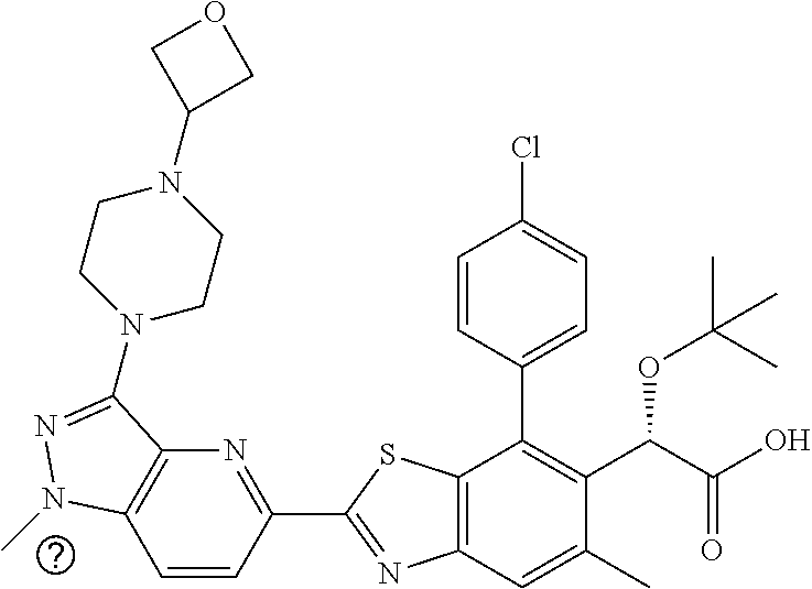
C1=CC(C2=NC3=C(S2)C(C2=CC=C(Cl)C=C2)=C(C(C(O)=O)OC(C)(C)C)C(C)=C3)=NC2=C1N(C)N=C2N1CCN(C2COC2)CC1
